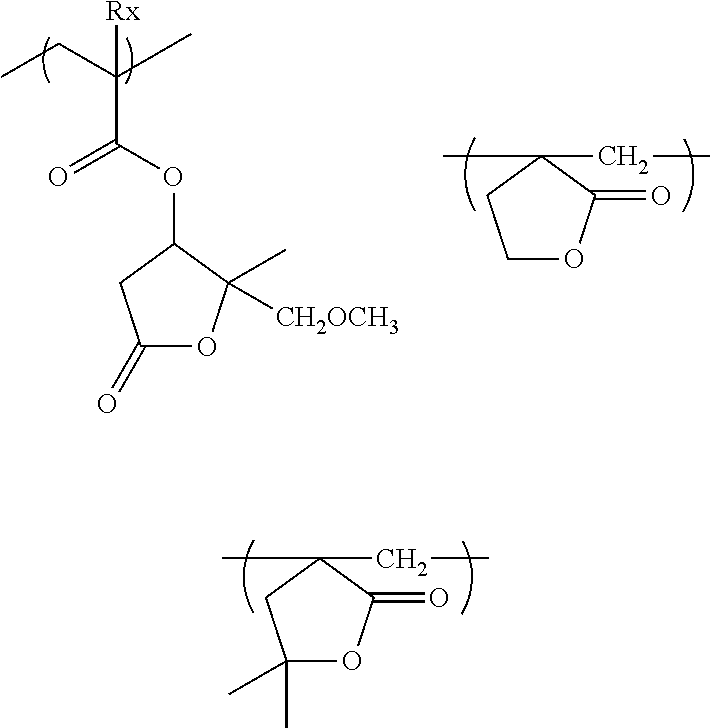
C1(C)(C)OC(=O)C(C)(CC)C1.C1(=O)OC(C)([CH2OCH3])C(OC(C(CC)(C)[Rx])=O)C1.C1OC(=O)C(C)(CC)C1
